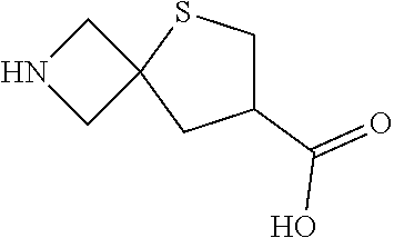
C1(C(=O)O)CSC2(C1)CNC2
